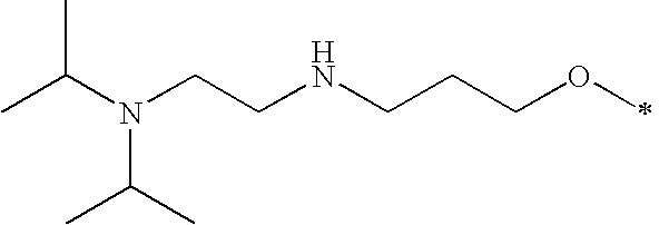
CC(N(CCNCCCOC)C(C)C)C
